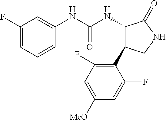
C1(F)=CC=CC(NC(NC2C(C3=C(F)C=C([MeO])C=C3F)CNC2=O)=O)=C1
